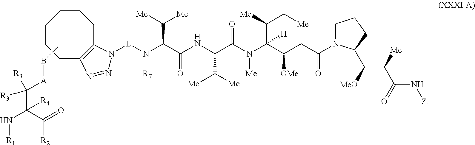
[L](N(C(C(NC(C(N(C(C(C[Me])[Me])(C(CC(N1CCCC1C(C(C(N[Z])=O)[Me])[MeO])=O)[OMe])[H])[Me])=O)C([Me])[Me])=O)C([Me])[Me])[R7])N1C2=C(N=N1)CCCCCC2.CB[A]C(C(C([R2])=O)([R4])N[R1])([R3])[R3]
